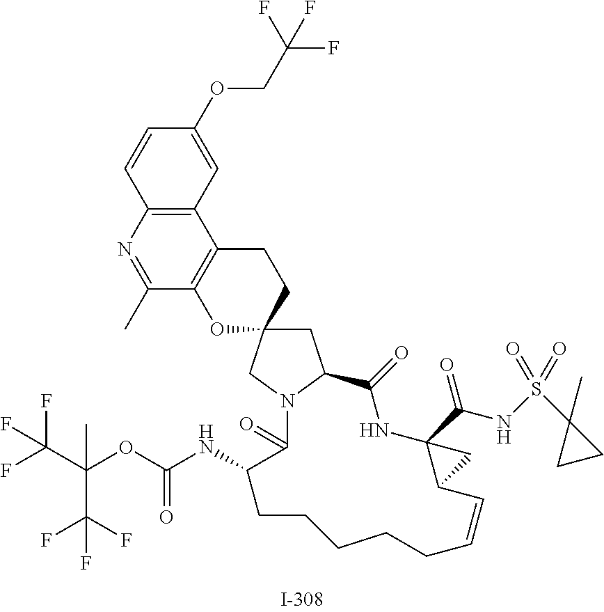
C1C2(CN3C1C(=O)NC1(C(NS(=O)(C4(C)CC4)=O)=O)C(C=CCCCCCC(NC(OC(C(F)(F)F)(C)C(F)(F)F)=O)C3=O)C1)CCC1=C(O2)C(C)=NC2=C1C=C(OCC(F)(F)F)C=C2
